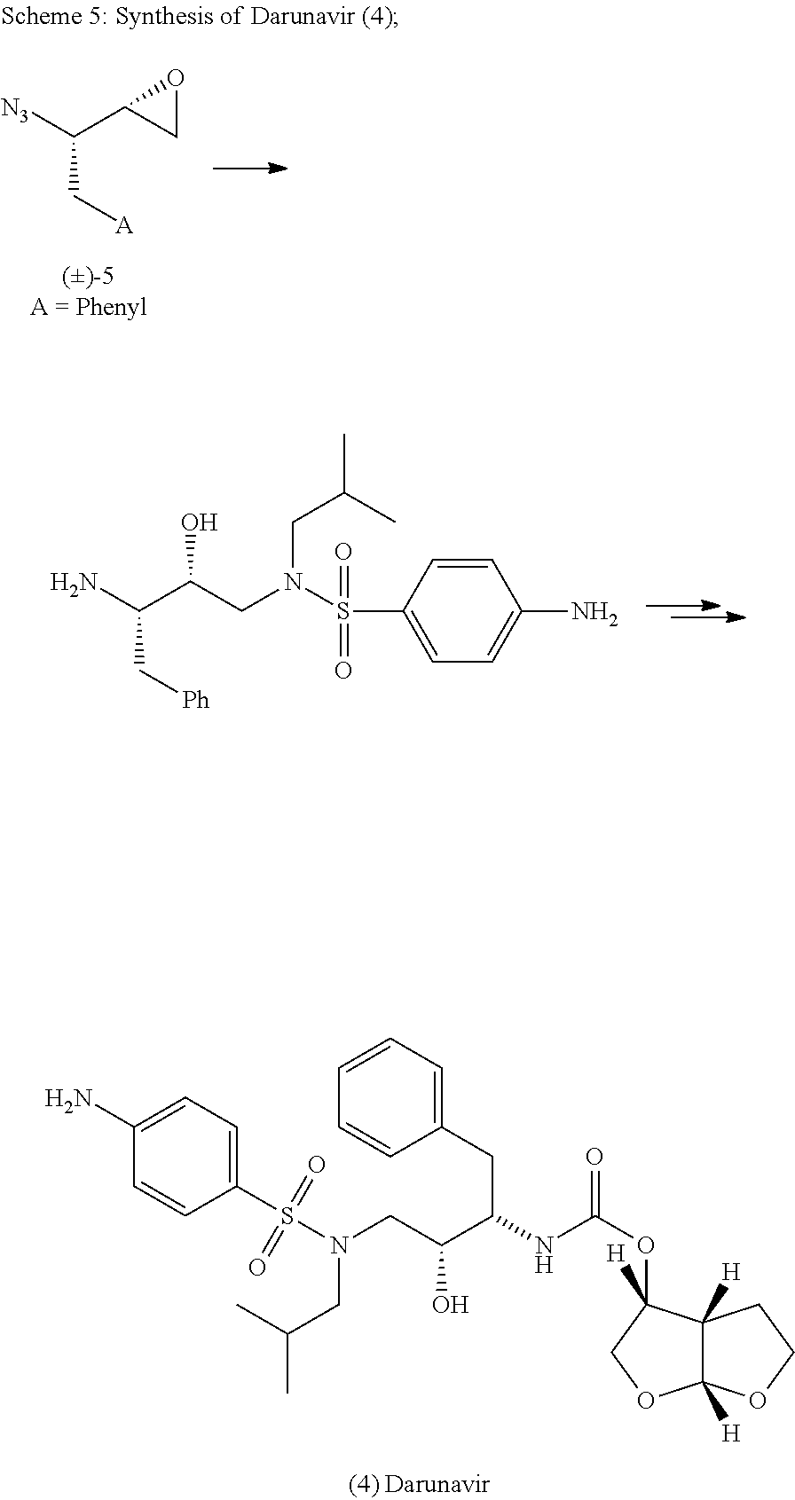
[N3]C(C1CO1)C[A].C1(S(=O)(=O)N(CC(C(CC2=CC=CC=C2)NC(OC2([H])C3([H])C([H])(OC2)OCC3)=O)O)CC(C)C)=CC=C(N)C=C1.C1=CC(S(=O)(=O)N(CC(C(N)C[Ph])O)CC(C)C)=CC=C1N
